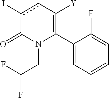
C1(C2=C([Y])cc(I)C(=O)N2CC(F)F)=CC=CC=C1F
